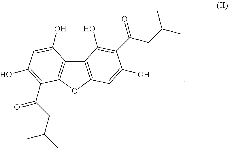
C12=C(OC3=C1C(O)=CC(O)=C3C(=O)CC(C)C)C=C(O)C(C(=O)CC(C)C)=C2O
